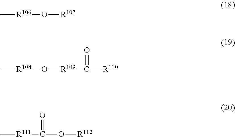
O([R107])[R106]C.O([R109]C(=O)[R110])[R108]C.[R111](C(=O)O[R112])C
